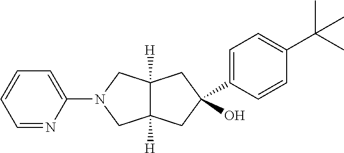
C12([H])C([H])(CC(O)(C3=CC=C(C(C)(C)C)C=C3)C1)CN(C1=CC=CC=N1)C2
